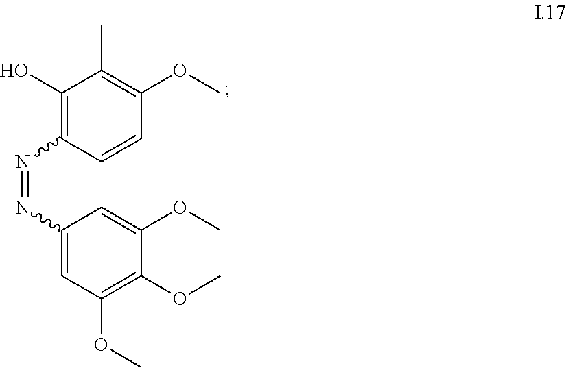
C1(C)=C(OC)C=CC(N=NC2=CC(OC)=C(OC)C(OC)=C2)=C1O
